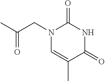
CC(CN1C=C(C)C(=O)NC1=O)=O
